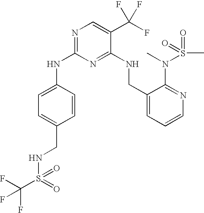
N(C1=NC=C(C(F)(F)F)C(NCC2=CC=CN=C2N(C)S(C)(=O)=O)=N1)C1=CC=C(CNS(C(F)(F)F)(=O)=O)C=C1
